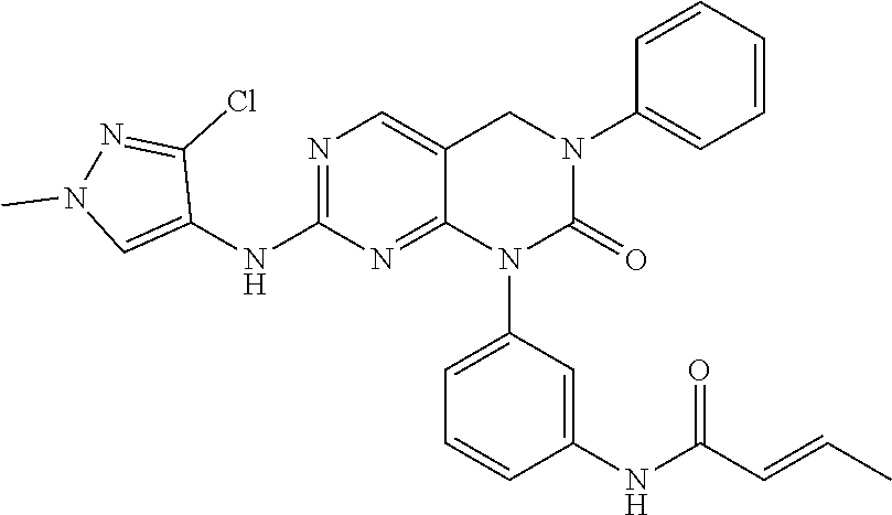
N1=C(NC2=CN(C)N=C2Cl)N=C2C(=C1)CN(C1=CC=CC=C1)C(=O)N2C1=CC=CC(NC(C=CC)=O)=C1
